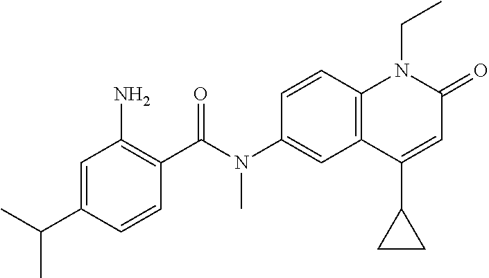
N(C1=CC2=C(C=C1)N(CC)C(=O)C=C2C1CC1)(C(C1=C(N)C=C(C(C)C)C=C1)=O)C
